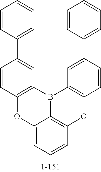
C12=CC=CC3=C1B(C1=C(O3)C=CC(C3=CC=CC=C3)=C1)C1=C(O2)C=CC(C2=CC=CC=C2)=C1
